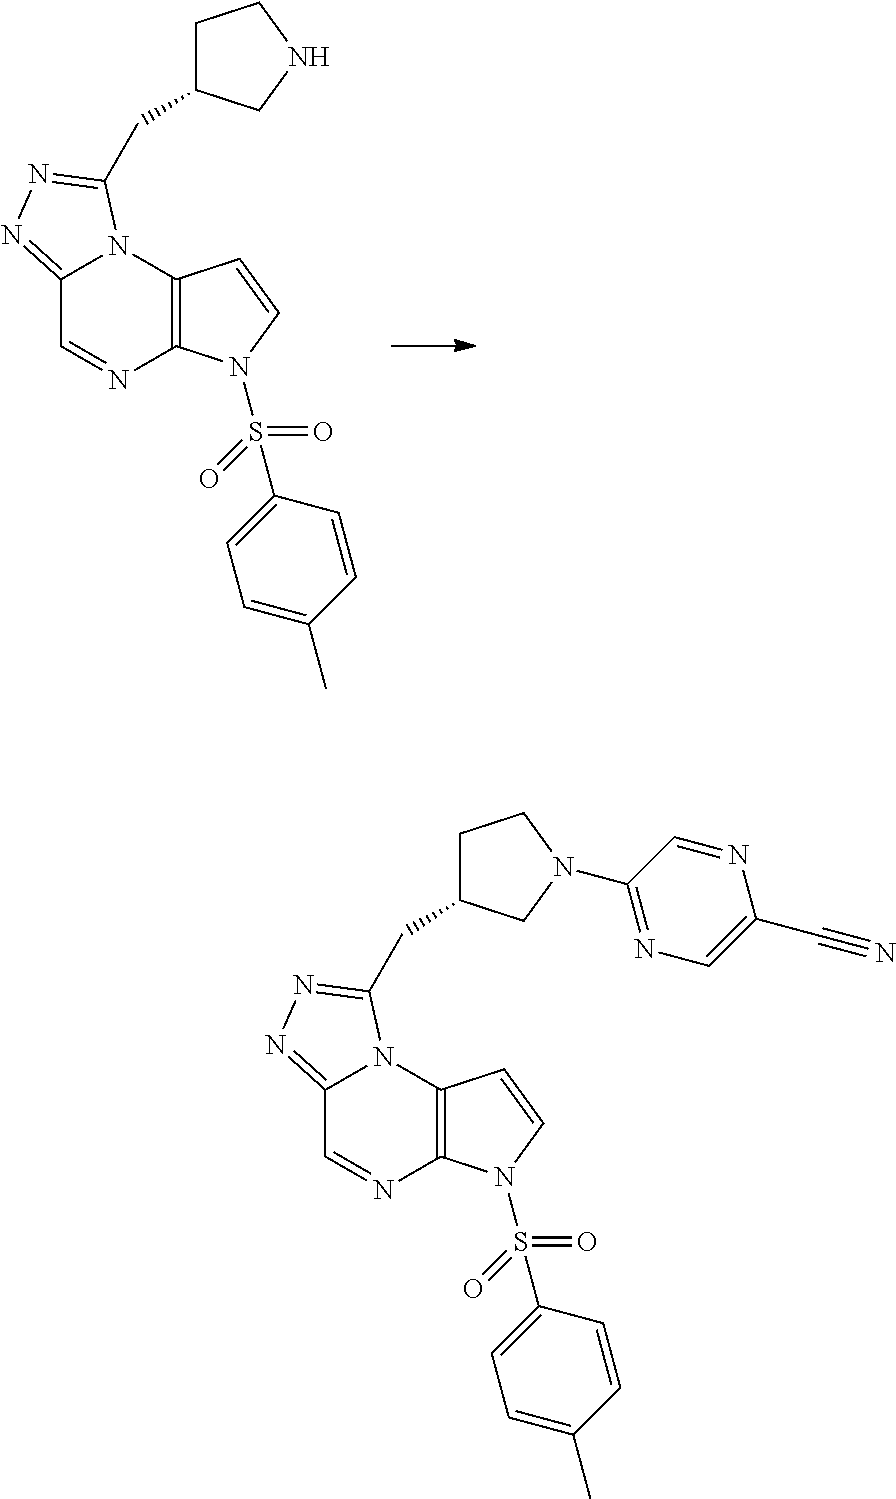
C1=NC2=C(N3C1=NN=C3CC1CCNC1)C=CN2S(=O)(C1=CC=C(C)C=C1)=O.C1=NC2=C(N3C1=NN=C3CC1CCN(C3=NC=C(C#N)N=C3)C1)C=CN2S(=O)(C1=CC=C(C)C=C1)=O
